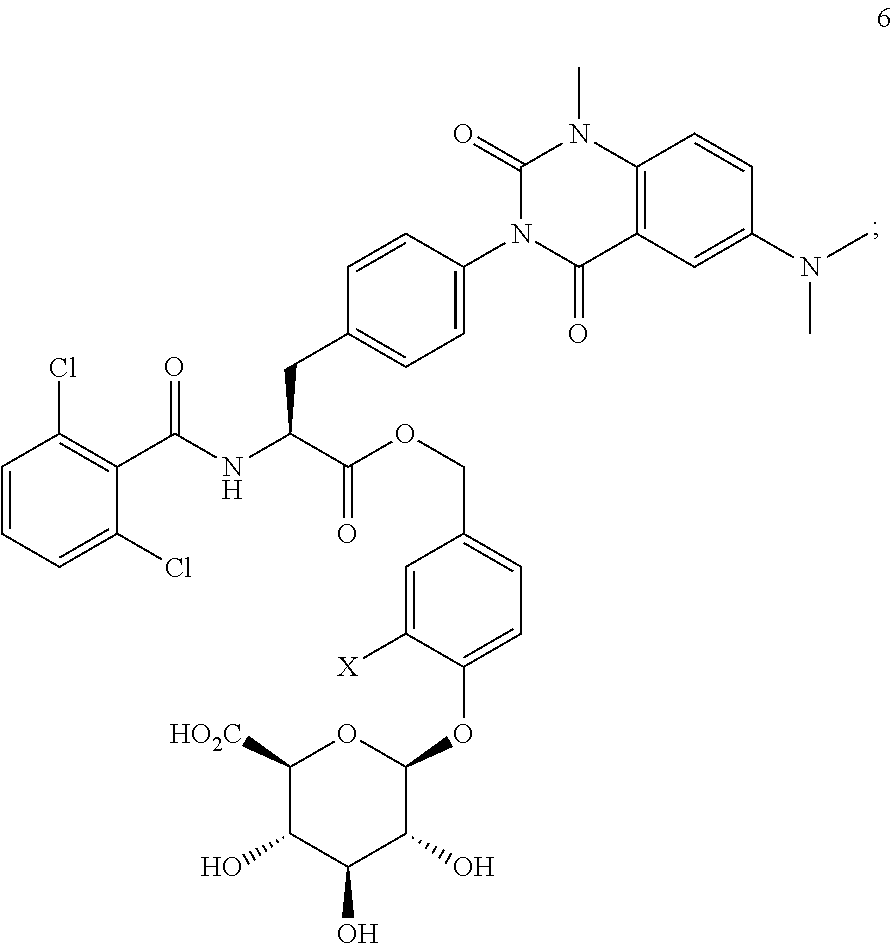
C1=CC=C(Cl)C(C(NC(C(OCC2=CC=C(OC3OC([HO2C])C(O)C(O)C3O)C([X])=C2)=O)CC2=CC=C(N3C(=O)C4=C(N(C)C3=O)C=CC(N(C)C)=C4)C=C2)=O)=C1Cl
